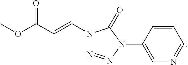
N1(C=CC(OC)=O)N=NN(C2=CN=CC=C2)C1=O
